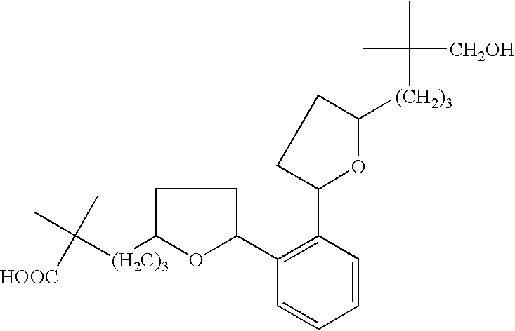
CC([(H2C)3]C1OC(C2=C(C3OC([(CH2)3]C(C)([CH2OH])C)CC3)C=CC=C2)CC1)(C)[HOOC]
